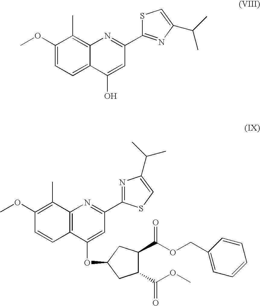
C1(OC)=CC=C2C(=C1C)N=C(C1=NC(C(C)C)=CS1)C=C2O.C1(C(OC)=O)C(C(OCC2=CC=CC=C2)=O)CC(OC2=CC(C3=NC(C(C)C)=CS3)=NC3=C2C=CC(OC)=C3C)C1
